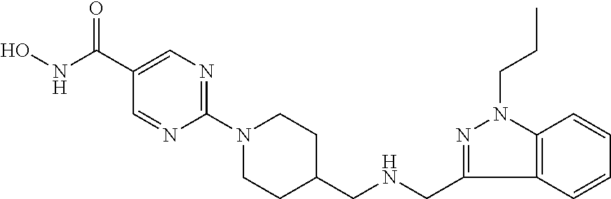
ONC(C1=CN=C(N2CCC(CNCC3=NN(CCC)C4=C3C=CC=C4)CC2)N=C1)=O
